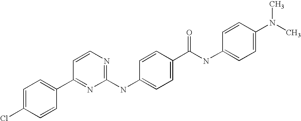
C1=C(Cl)C=CC(C2=NC(NC3=CC=C(C(NC4=CC=C(N(C)C)C=C4)=O)C=C3)=NC=C2)=C1
